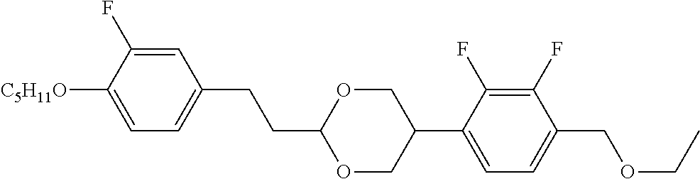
C1=C(F)C([C5H11O])=CC=C1CCC1OCC(C2=CC=C(COCC)C(F)=C2F)CO1
